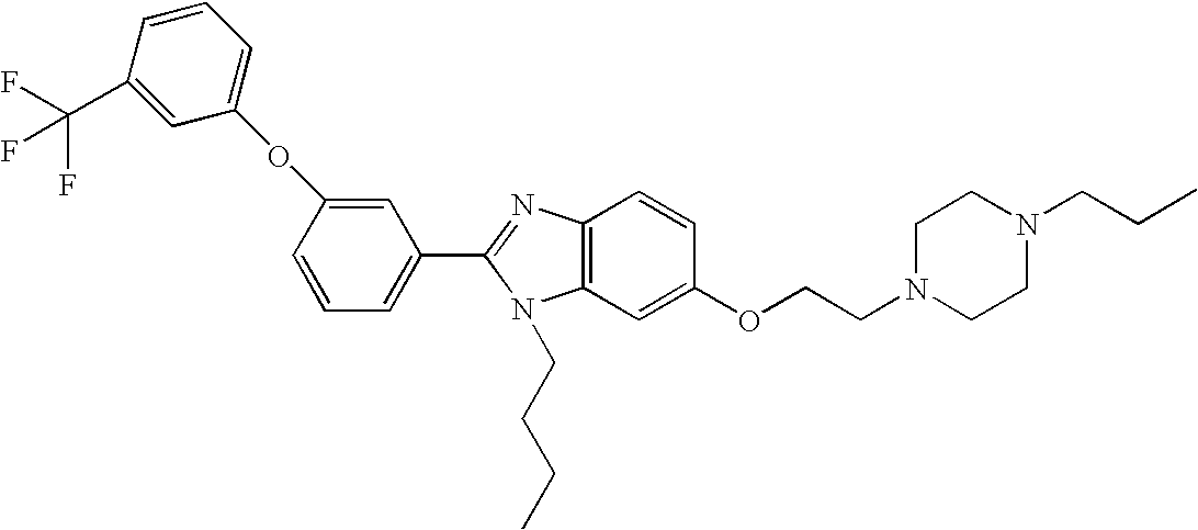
C1(C2=NC3=C(N2CCCC)C=C(OCCN2CCN(CCC)CC2)C=C3)=CC=CC(OC2=CC=CC(C(F)(F)F)=C2)=C1
